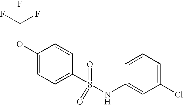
C1(OC(F)(F)F)=CC=C(S(NC2=CC(Cl)=CC=C2)(=O)=O)C=C1
